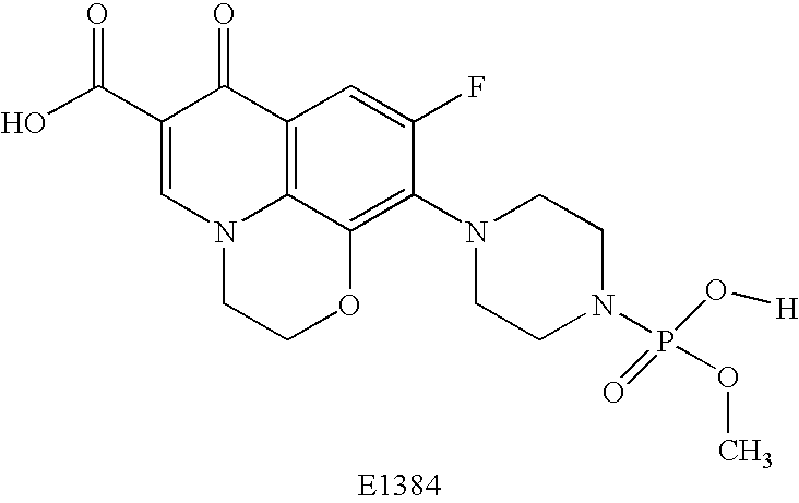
C1(C(O)=O)=CN2C3=C(C1=O)C=C(F)C(N1CCN(P(OC)(=O)O[H])CC1)=C3OCC2
